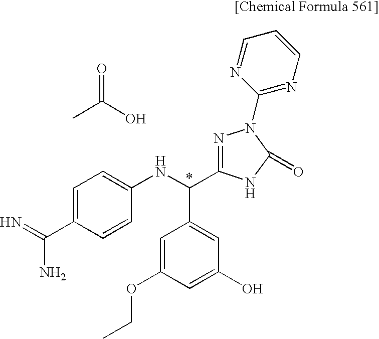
C1=C(C(=N)N)C=CC(NC(C2=CC(O)=CC(OCC)=C2)C2=NN(C3=NC=CC=N3)C(=O)N2)=C1.CC(O)=O
